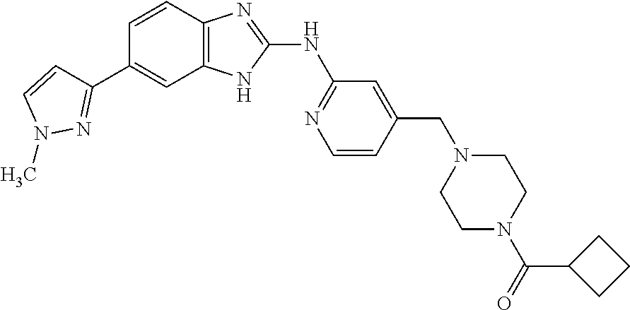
C1=CN(C)N=C1C1=CC2=C(C=C1)N=C(NC1=NC=CC(CN3CCN(C(=O)C4CCC4)CC3)=C1)N2
